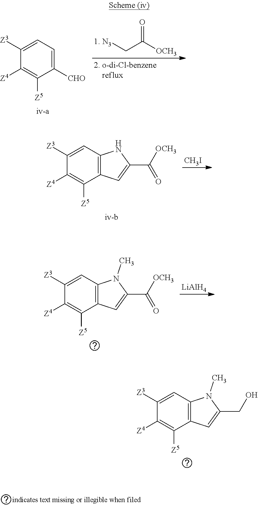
C1([Z3])=CC=C([CHO])C([Z5])=C1[Z4].[N3]CC([OCH3])=O.C1([Z3])=CC2=C(C([Z5])=C1[Z4])C=C(C(=O)[OCH3])N2.[CH3I].C1([Z3])=CC2=C(C([Z5])=C1[Z4])C=C(C(=O)[OCH3])N2C.[LiAlH4].C1([Z3])=CC2=C(C([Z5])=C1[Z4])C=C(CO)N2C
